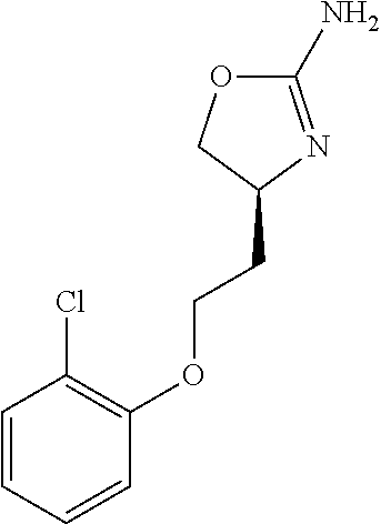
C1(N)=NC(CCOC2=C(Cl)C=CC=C2)CO1
